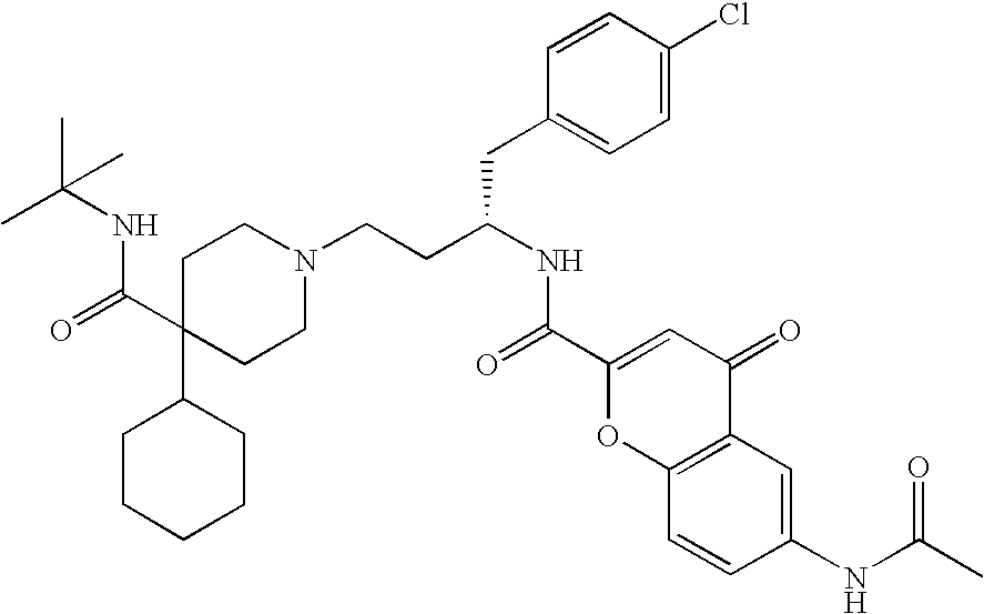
C1C(C(=O)NC(C)(C)C)(C2CCCCC2)CCN(CCC(CC2=CC=C(Cl)C=C2)NC(=O)C2=CC(=O)C3=C(O2)C=CC(NC(C)=O)=C3)C1
